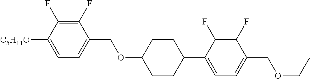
C1(F)=C(F)C([C5H11O])=CC=C1COC1CCC(C2=CC=C(COCC)C(F)=C2F)CC1
